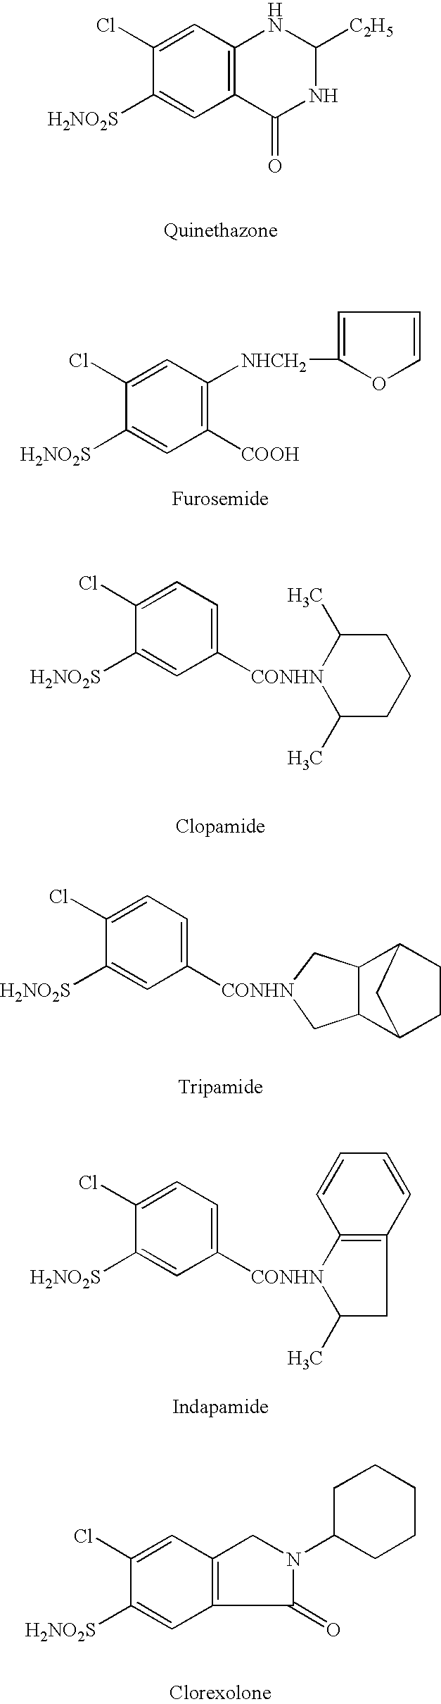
C12=C(C=C(Cl)C([H2NO2S])=C1)NC([C2H5])NC2=O.C1([COOH])=C([NHCH2]C2=CC=CO2)C=C(Cl)C([H2NO2S])=C1.C1([CONHN]2C(C)CCCC2C)=CC=C(Cl)C([H2NO2S])=C1.C1([CONHN]2CC3C(C2)C2CCC3C2)=CC=C(Cl)C([H2NO2S])=C1.C1([CONHN]2C(C)CC3=C2C=CC=C3)=CC=C(Cl)C([H2NO2S])=C1.C12=C(C=C(Cl)C([H2NO2S])=C1)CN(C1CCCCC1)C2=O
